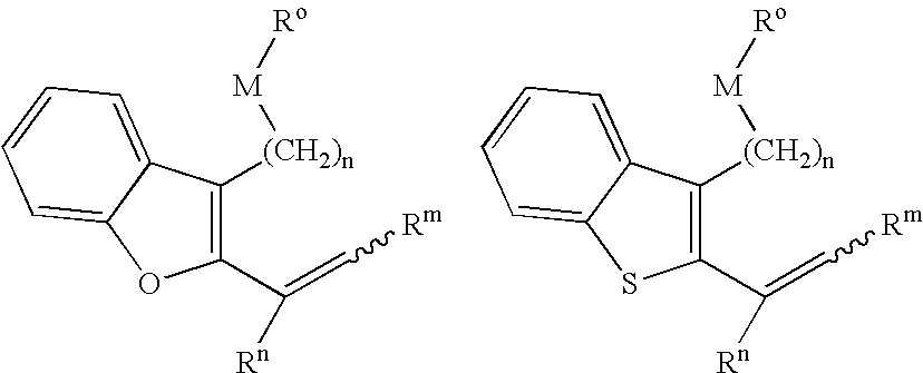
C1(C(=C[Rm])[Rn])=C([(CH2)n][M][Ro])C2=CC=CC=C2O1.C1(C(=C[Rm])[Rn])=C([(CH2)n][M][Ro])C2=CC=CC=C2S1
